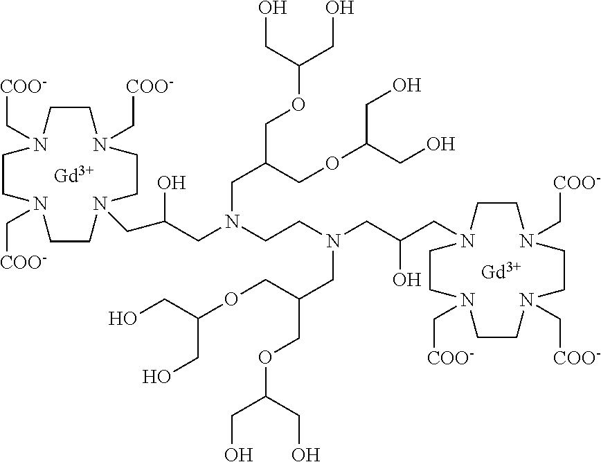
[Gd].[Gd].C1CN(C[COO-])CCN(CC(CN(CCN(CC(CN2CCN(C[COO-])CCN(C[COO-])CCN(C[COO-])CC2)O)CC(COC(CO)CO)COC(CO)CO)CC(COC(CO)CO)COC(CO)CO)O)CCN(C[COO-])CCN1C[COO-]
